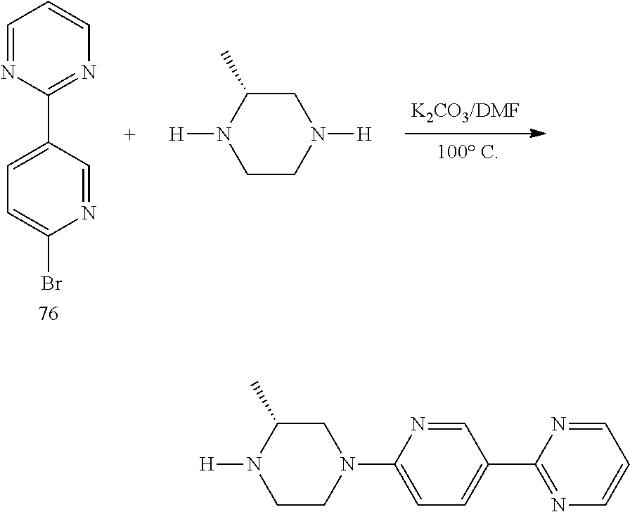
C1=NC(C2=CC=C(Br)N=C2)=NC=C1.C1CN([H])CC(C)N1[H].C1CN(C2=CC=C(C3=NC=CC=N3)C=N2)CC(C)N1[H]
